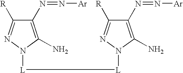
[Ar]N=NC1=C(N)N([L][L]N2N=C([R])C(N=N[Ar])=C2N)N=C1[R]
